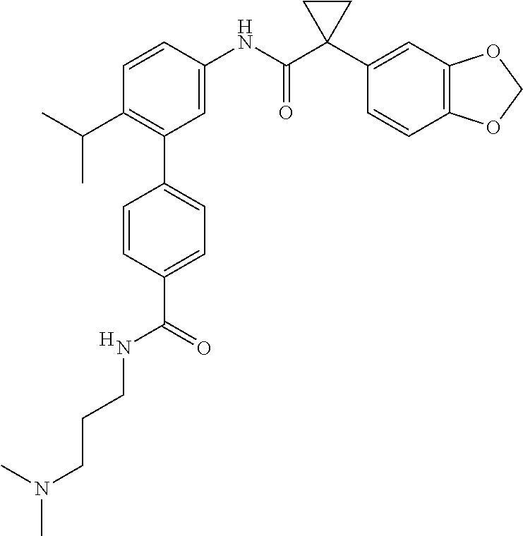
C1=C(NC(C2(C3=CC4=C(C=C3)OCO4)CC2)=O)C=CC(C(C)C)=C1C1=CC=C(C(=O)NCCCN(C)C)C=C1.[H]
